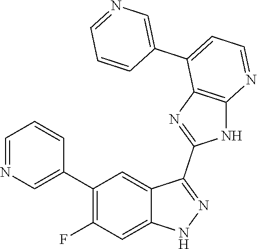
C1=NC=C(C2=C(F)C=C3C(=C2)C(C2=NC4=C(N2)N=CC=C4C2=CN=CC=C2)=NN3)C=C1
